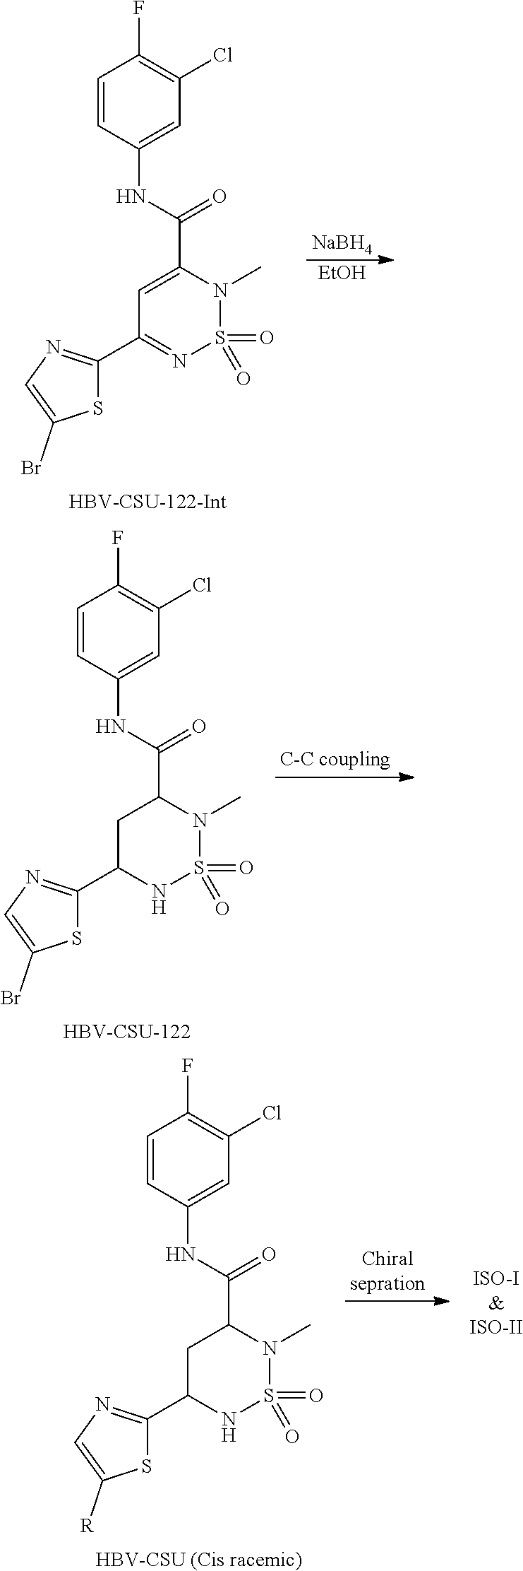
S1C(C2=NS(=O)(=O)N(C)C(C(NC3=CC(Cl)=C(F)C=C3)=O)=C2)=NC=C1Br.[NaBH4].[EtOH].S1C(C2NS(=O)(=O)N(C)C(C(NC3=CC(Cl)=C(F)C=C3)=O)C2)=NC=C1Br.[HBV-CSU-122].S1C(C2NS(=O)(=O)N(C)C(C(NC3=CC(Cl)=C(F)C=C3)=O)C2)=NC=C1[R].[HBV-CSU (Cis racemic)]
